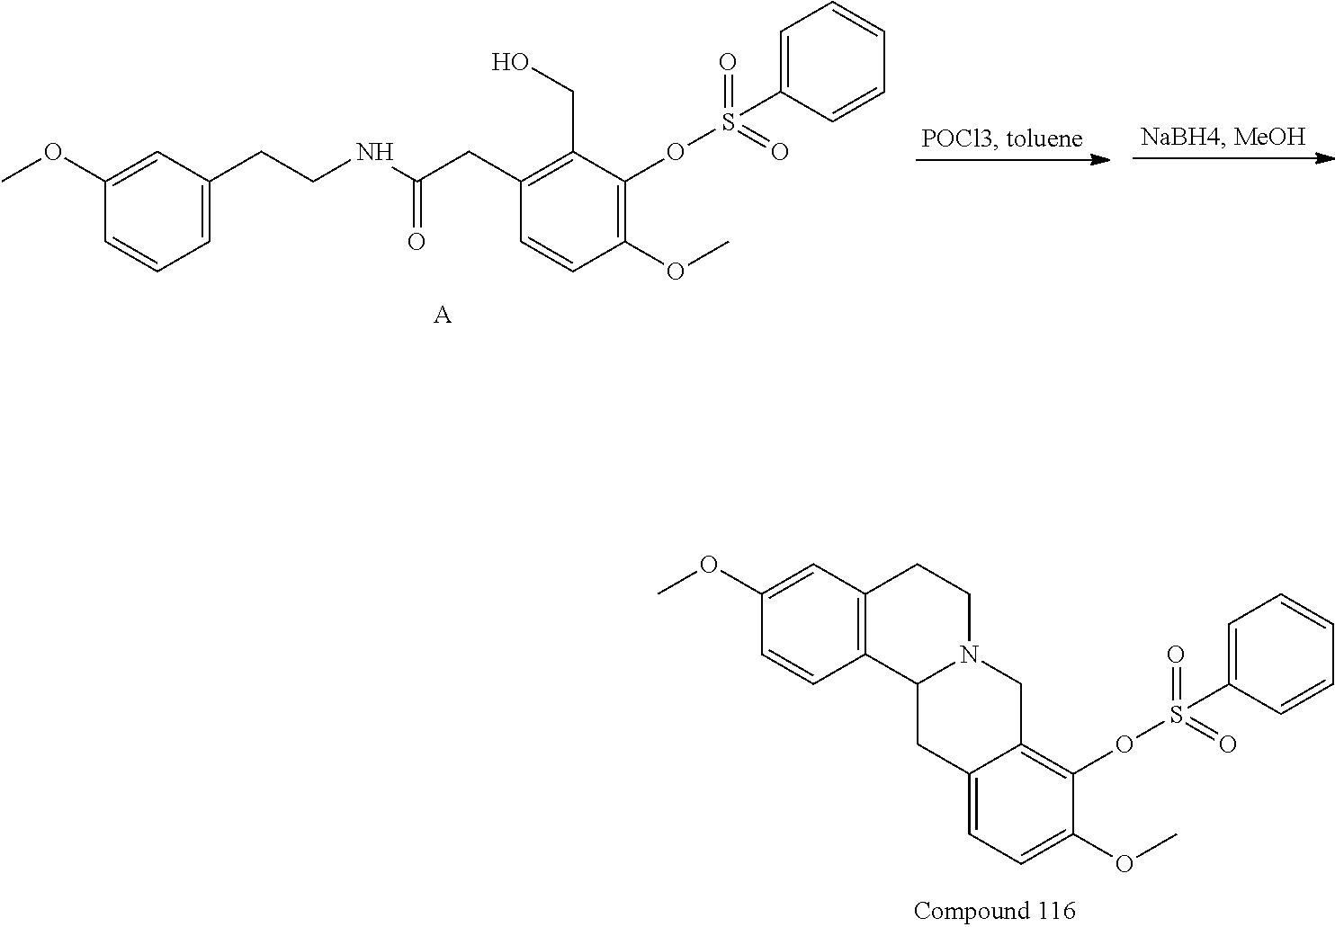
C12=C(C=C(OC)C=C1)CCN1C2CC2=CC=C(OC)C(OS(=O)(=O)C3=CC=CC=C3)=C2C1.C1=C(CCNC(CC2=C(CO)C(OS(=O)(=O)C3=CC=CC=C3)=C(OC)C=C2)=O)C=C(OC)C=C1.[A]
